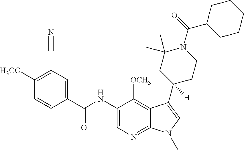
C1([H3CO])=C(C#N)C=C(C(NC2=CN=C3C(=C2[OCH3])C(C2([H])CCN(C(=O)C4CCCCC4)C(C)(C)C2)=CN3C)=O)C=C1
